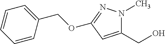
C1(CO)=CC(OCC2=CC=CC=C2)=NN1C
